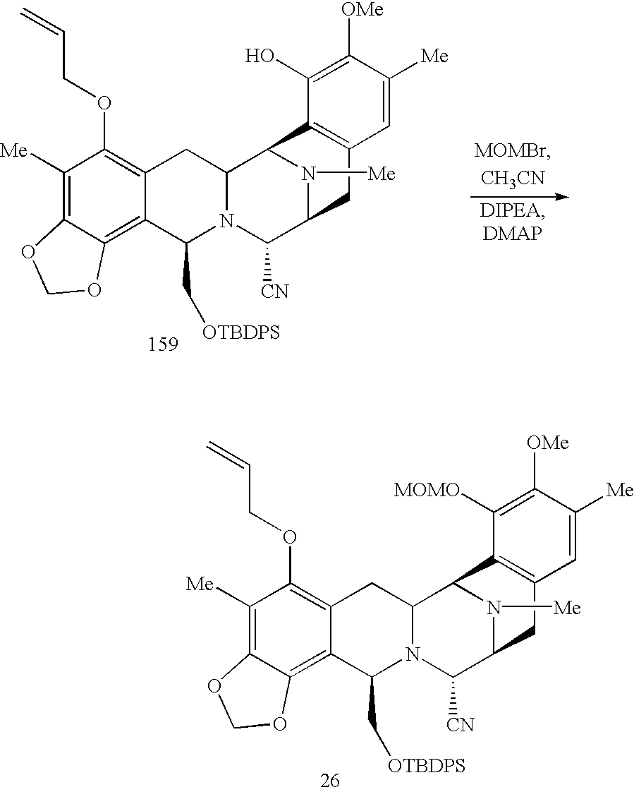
C1([Me])=C2C(=C3C(=C1OCC=C)CC1N(C3C[OTBDPS])C([CN])C3N([Me])C1C1=C(C3)C=C([Me])C([OMe])=C1[MOMO])OCO2.C1([Me])=C2C(=C3C(=C1OCC=C)CC1N(C3C[OTBDPS])C([CN])C3N([Me])C1C1=C(C3)C=C([Me])C([OMe])=C1O)OCO2
